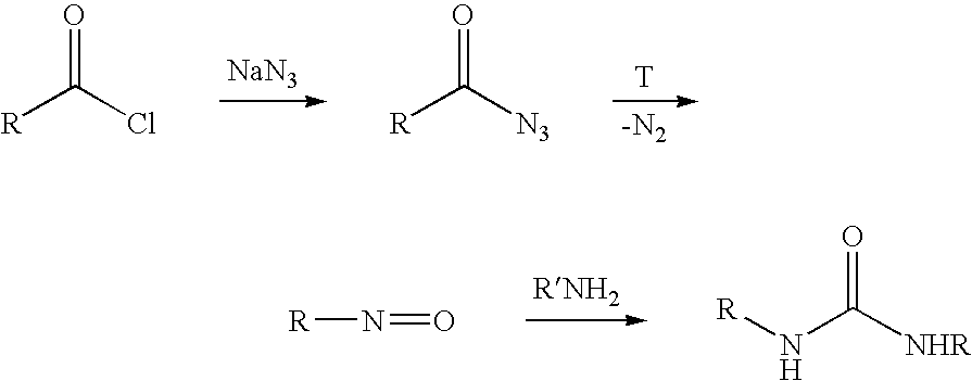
[NaN3].[T].[-N2].O=C(Cl)[R].O=C([N3])[R].[R]N=O.[R]NC([NHR])=O
